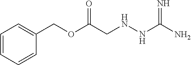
O(C(CNNC(N)=N)=O)CC1=CC=CC=C1
